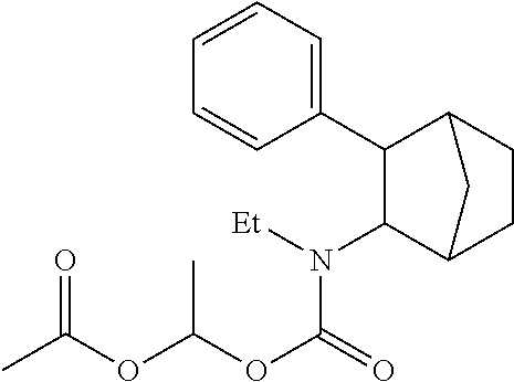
C1(N([Et])C(OC(OC(C)=O)C)=O)C2CCC(C1C1=CC=CC=C1)C2
